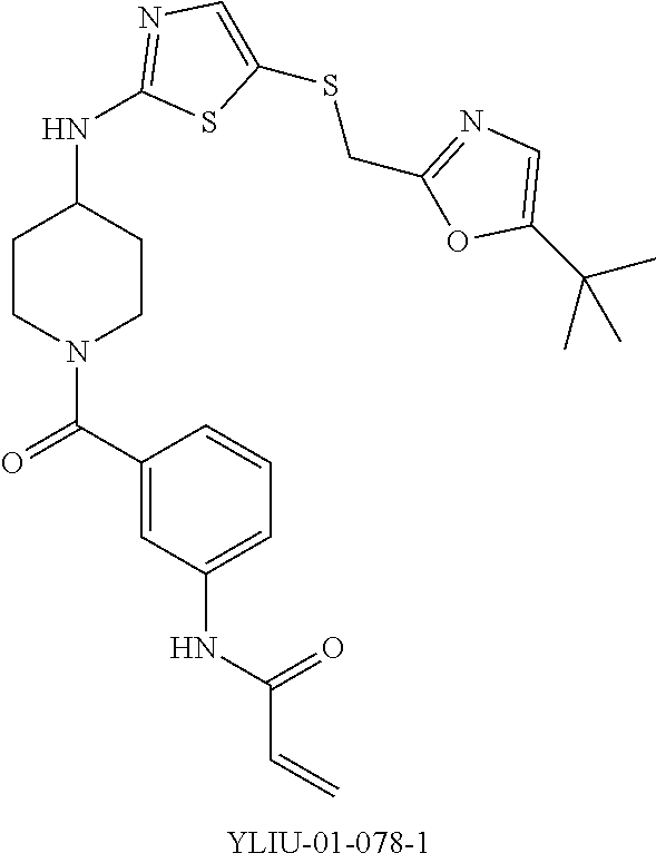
C1N(C(=O)C2=CC(NC(C=C)=O)=CC=C2)CCC(NC2=NC=C(SCC3=NC=C(C(C)(C)C)O3)S2)C1
